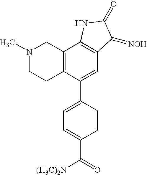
N1(C)CCC2=C(C1)C1=C(C=C2C2=CC=C(C(=O)[(H3C)2N])C=C2)C(=[NOH])C(=O)N1
